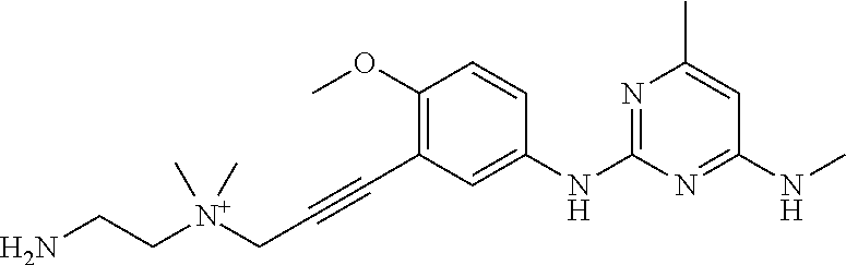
C1=CC(OC)=C(C#CC[N+](CCN)(C)C)C=C1NC1=NC(C)=CC(NC)=N1
